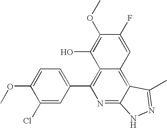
C1(Cl)=CC(C2=C3C(=C4C(=N2)NN=C4C)C=C(F)C(OC)=C3O)=CC=C1OC
